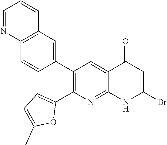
C12=C(C=C(C3=C(C4=CC=C(C)O4)N=C4C(=C3)C(=O)C=C(Br)N4)C=C1)C=CC=N2
